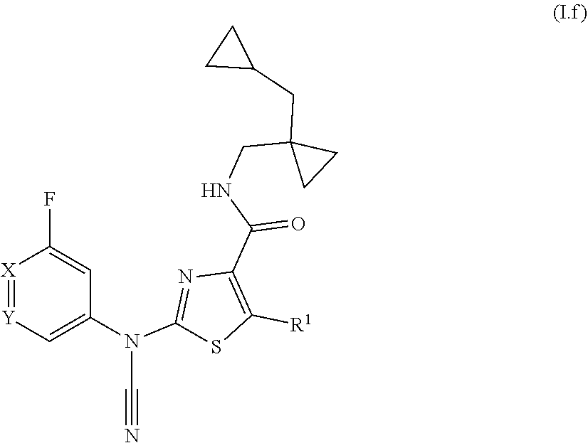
N(C#N)(C1=NC(C(NCC2(CC3CC3)CC2)=O)=C([R1])S1)C1=C[Y]=[X]C(F)=C1
